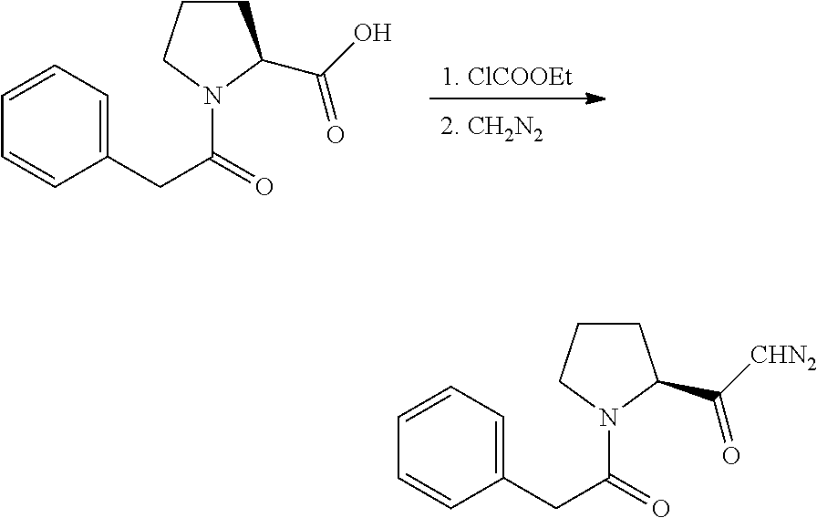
[1. ClCOOEt].C1CCN(C(=O)CC2=CC=CC=C2)C1C(O)=O.C1CCN(C(=O)CC2=CC=CC=C2)C1C([CHN2])=O
